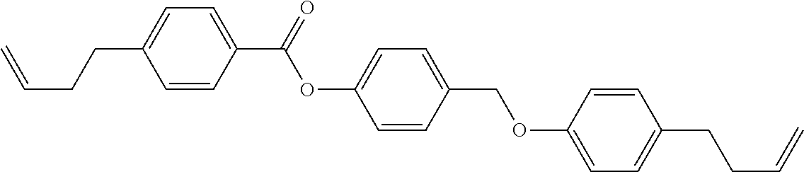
C=CCCC1=CC=C(C(OC2=CC=C(COC3=CC=C(CCC=C)C=C3)C=C2)=O)C=C1
